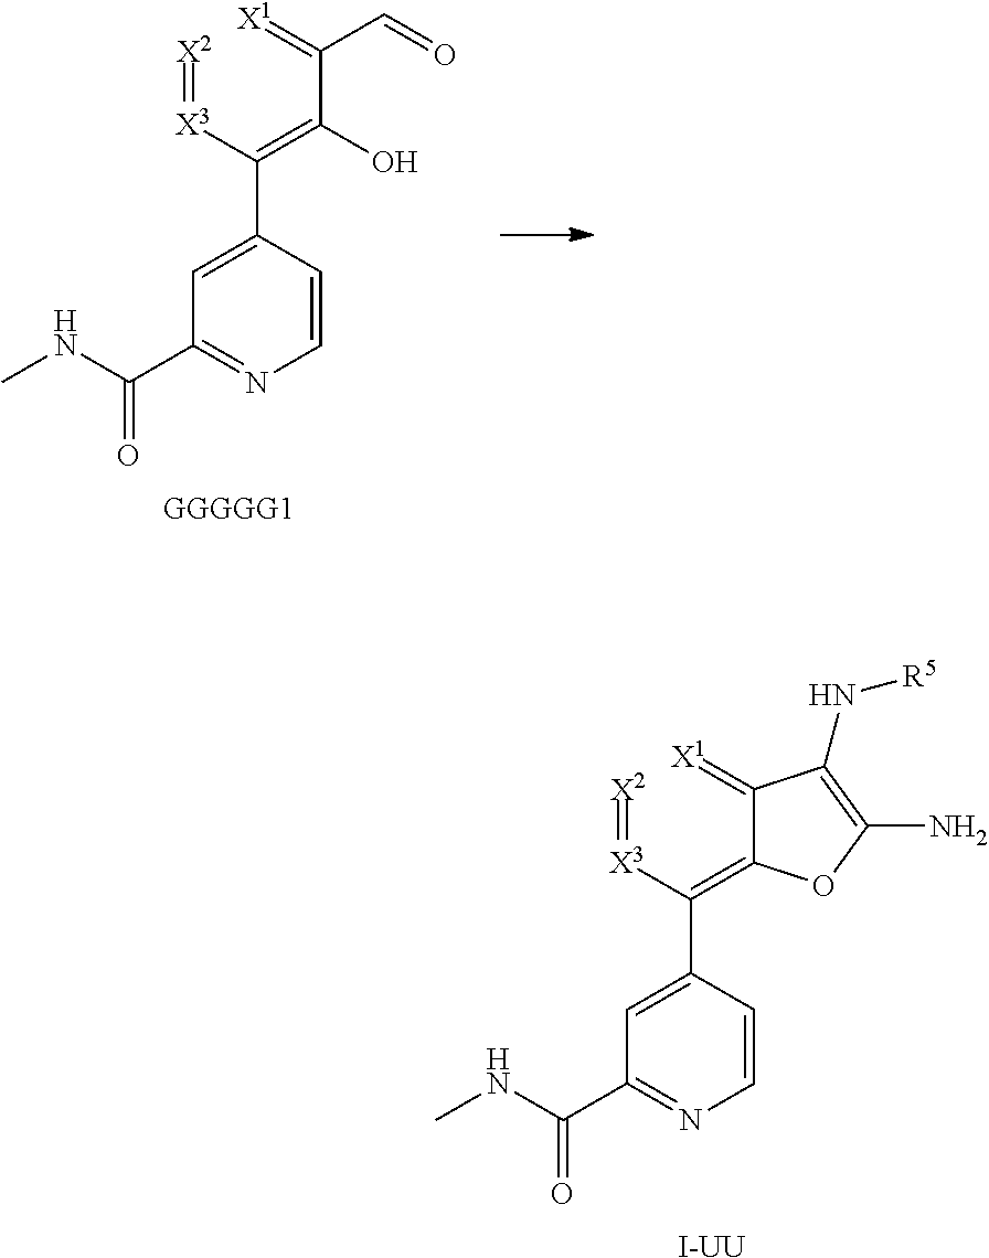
[GGGGG1].[X2]=[X3]C(=C(C(=[X1])C=O)O)C1=CC(C(=O)NC)=NC=C1.[I-UU].[X2]=[X3]C(C1=CC(C(=O)NC)=NC=C1)=C1C(=[X1])C(N[R5])=C(N)O1
